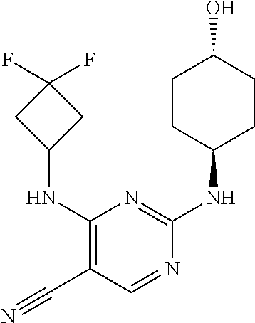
C1(NC2=C(C#N)C=NC(NC3CCC(O)CC3)=N2)CC(F)(F)C1
